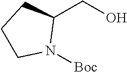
OCC1CCCN1[Boc]
